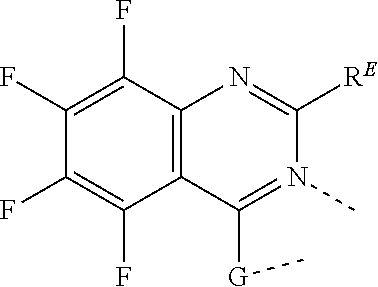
CN1=C([G]C)C2=C(C(F)=C(F)C(F)=C2F)N=C1[RE]
